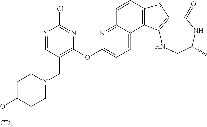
C1(=O)C2=C(NCC(C)N1)C1=C(S2)C=CC2=NC(OC3=C(CN4CCC(O[CD3])CC4)C=NC(Cl)=N3)=CC=C12
